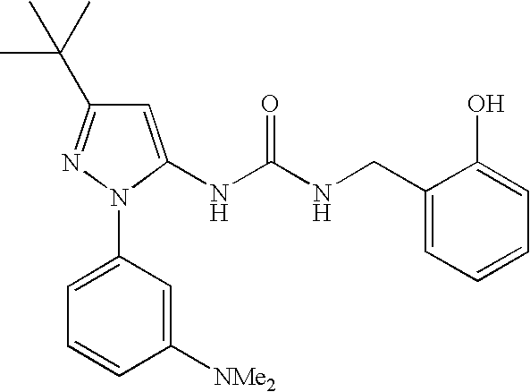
N(C(NCC1=CC=CC=C1O)=O)C1=CC(C(C)(C)C)=NN1C1=CC=CC([NMe2])=C1
